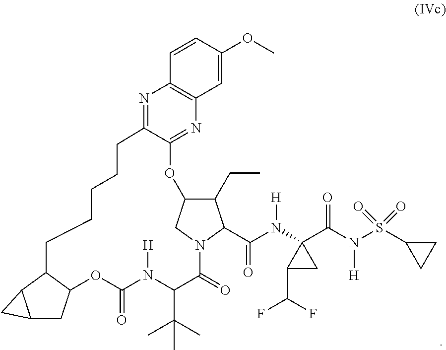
C1(CC)C2CN(C1C(=O)N(C1(C(N(S(C3CC3)(=O)=O)[H])=O)C(C(F)F)C1)[H])C(=O)C(C(C)(C)C)N([H])C(=O)OC1CC3C(C1CCCCCC1=NC4=C(N=C1O2)C=C(OC)C=C4)C3
